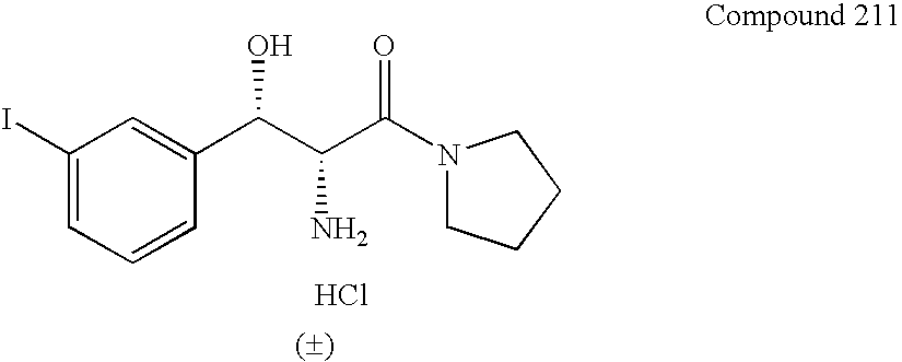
Cl.C(C(C(N1CCCC1)=O)N)(O)C1=CC(I)=CC=C1
